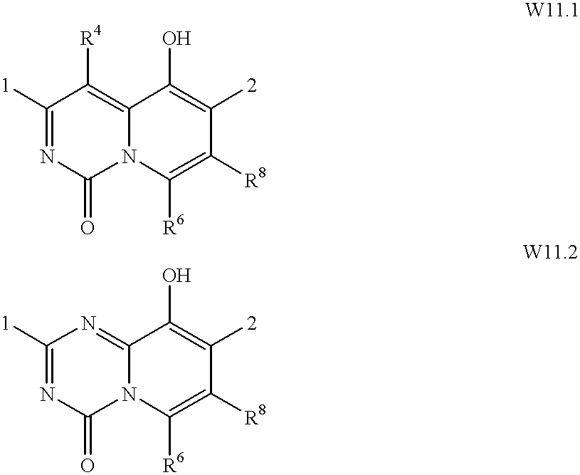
C1([1])=NC(=O)N2C(=C1[R4])C(O)=C([2])C([R8])=C2[R6].C1([1])=NC(=O)N2C(=N1)C(O)=C([2])C([R8])=C2[R6]
